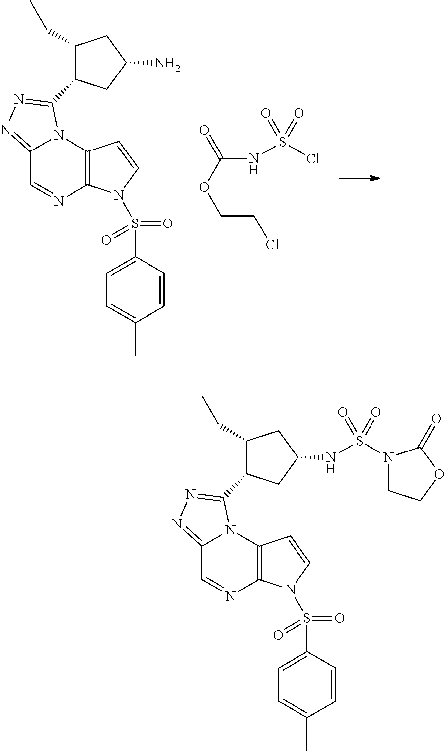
N(S(Cl)(=O)=O)C(OCCCl)=O.C12=NN=C(C3C(CC)CC(N)C3)N1C1=C(N=C2)N(S(=O)(=O)C2=CC=C(C)C=C2)C=C1.N(S(N1CCOC1=O)(=O)=O)C1CC(C2=NN=C3C=NC4=C(N32)C=CN4S(=O)(=O)C2=CC=C(C)C=C2)C(CC)C1
